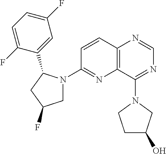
C12=C(C(N3CC(O)CC3)=NC=N1)N=C(N1CC(F)CC1C1=CC(F)=CC=C1F)C=C2
